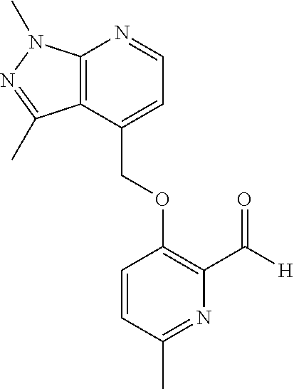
C12=C(C(COC3=C(C([H])=O)N=C(C)C=C3)=CC=N1)C(C)=NN2C
